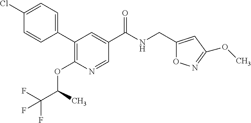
C1(CNC(C2=CC(C3=CC=C(Cl)C=C3)=C(OC(C(F)(F)F)C)N=C2)=O)=CC(OC)=NO1
